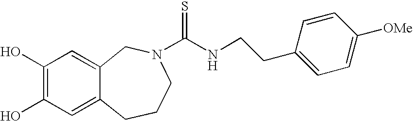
C1(O)=C(O)C=C2C(=C1)CN(C(NCCC1=CC=C([OMe])C=C1)=S)CCC2
